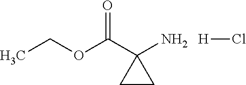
CCOC(C1(N)CC1)=O.[H]Cl
